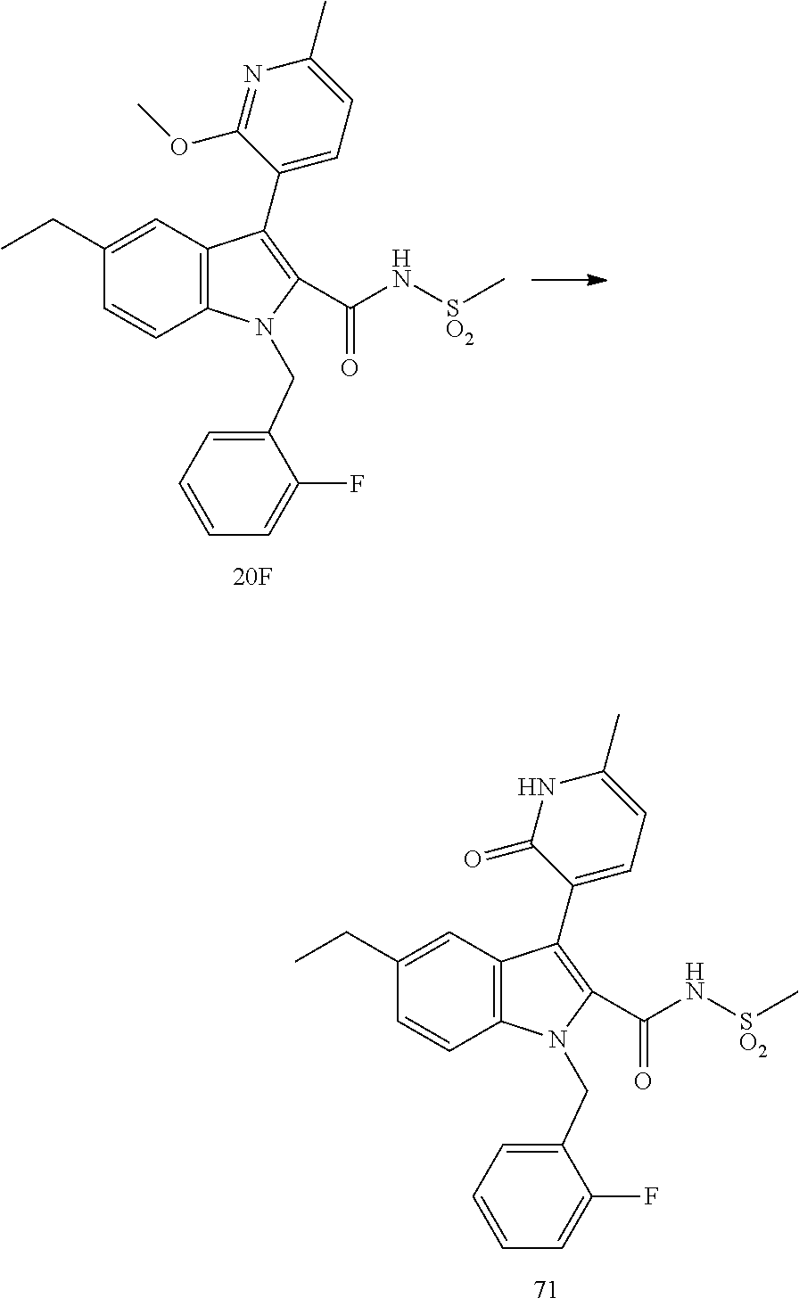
C1(CC)=CC2=C(C=C1)N(CC1=CC=CC=C1F)C(C(N[SO2]C)=O)=C2C1=CC=C(C)NC1=O.C1(CC)=CC2=C(C=C1)N(CC1=CC=CC=C1F)C(C(N[SO2]C)=O)=C2C1=CC=C(C)N=C1OC
